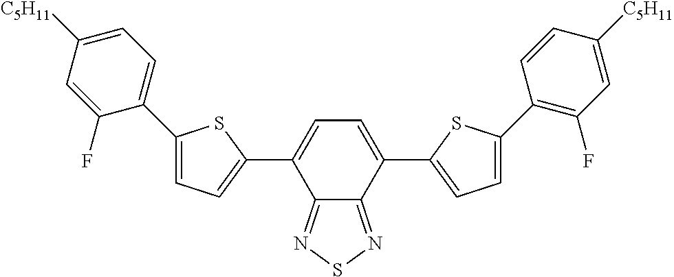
C1=C(C2=CC=C(C3=CC=C([C5H11])C=C3F)S2)C2=NSN=C2C(C2=CC=C(C3=C(F)C=C([C5H11])C=C3)S2)=C1
